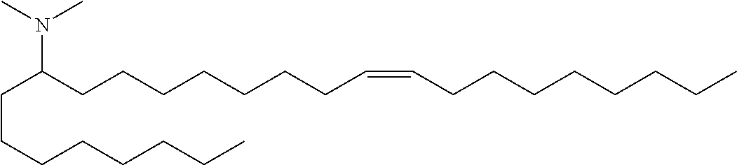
N(C(CCCCCCCC=CCCCCCCCC)CCCCCCCC)(C)C
